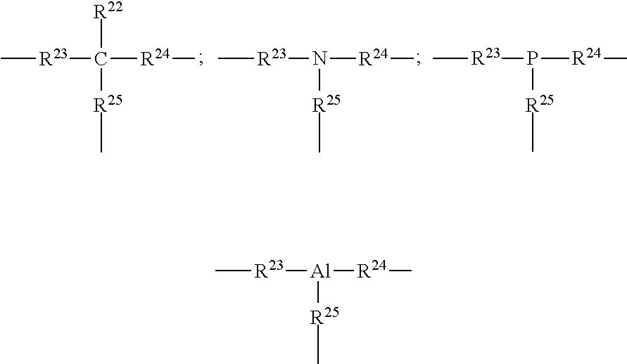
C[R23]C([R24]C)([R25]C)[R22].C[R23]N([R24]C)[R25]C.C[R23]P([R24]C)[R25]C.C[R23][Al]([R24]C)[R25]C
